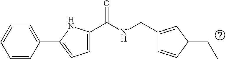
C1=CC(C2=CC=C(C(NCC3=CC(CC)C=C3)=O)N2)=CC=C1
